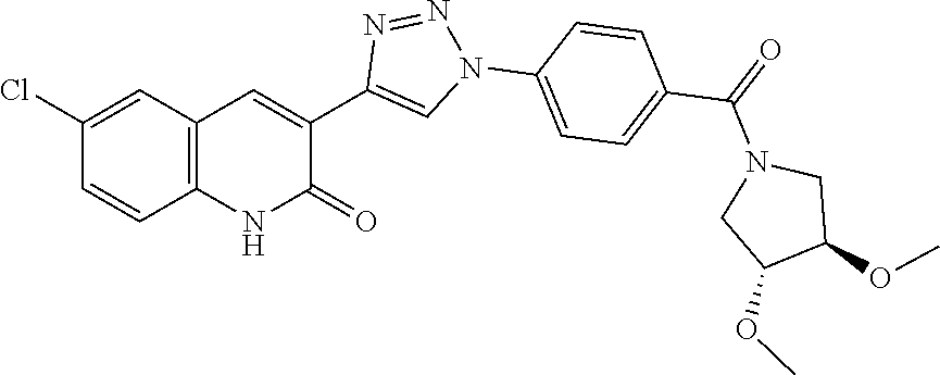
C12=C(C=C(Cl)C=C1)C=C(C1=CN(C3=CC=C(C(=O)N4CC(OC)C(OC)C4)C=C3)N=N1)C(=O)N2
